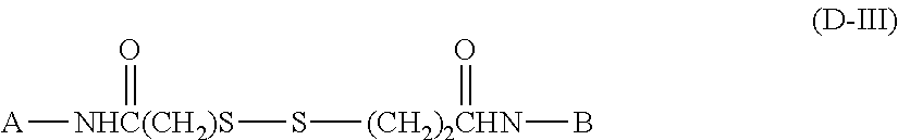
[A][NHC(CH2)S](=O)S[(CH2)2CHN](=O)B
